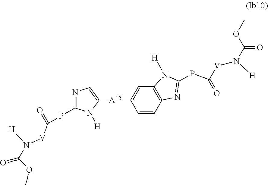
O=C(OC)N([H])[V]C(=O)PC1=NC=C([A15]C2=CC3=C(C=C2)N=C(PC([V]N([H])C(OC)=O)=O)N3[H])N1[H]
